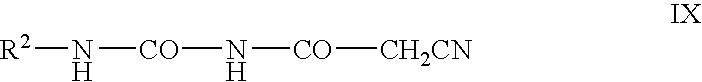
[R2]N[CO]N[CO][CH2CN]
